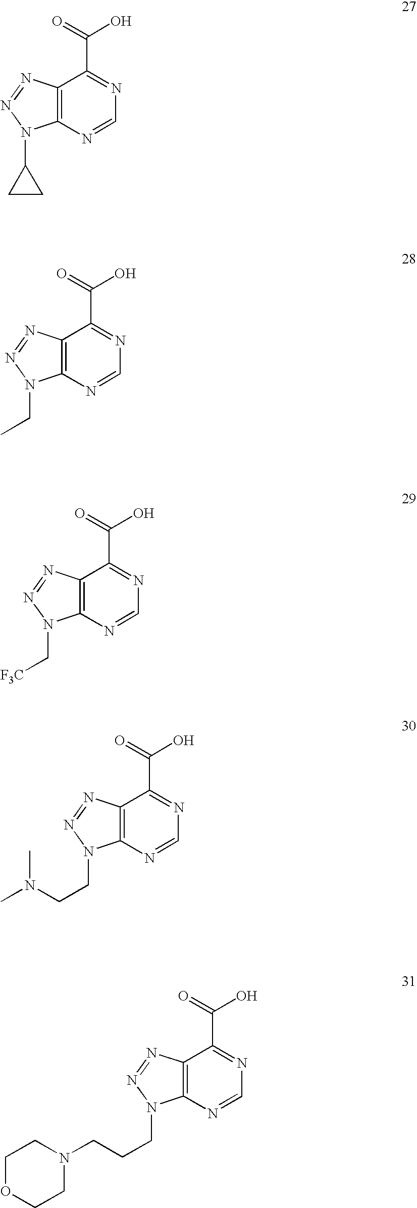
C12=C(N=CN=C1C(O)=O)N(C1CC1)N=N2.C12=C(N=CN=C1C(O)=O)N(CC)N=N2.C12=C(N=CN=C1C(O)=O)N(C[F3C])N=N2.C12=C(N=CN=C1C(O)=O)N(CCN(C)C)N=N2.C12=C(N=CN=C1C(O)=O)N(CCCN1CCOCC1)N=N2
